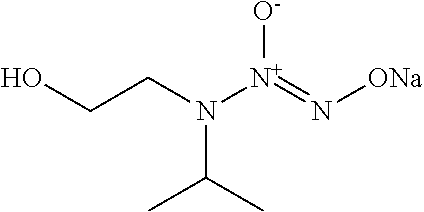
OCCN(C(C)C)[N+](=N[ONa])[O-]
